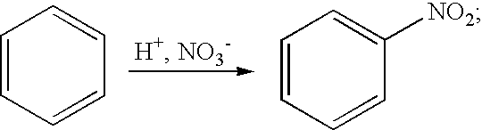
C1=CC=CC=C1.C1=CC=CC([NO2])=C1
